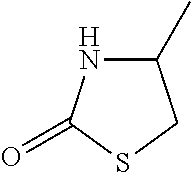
N1C(C)CSC1=O
